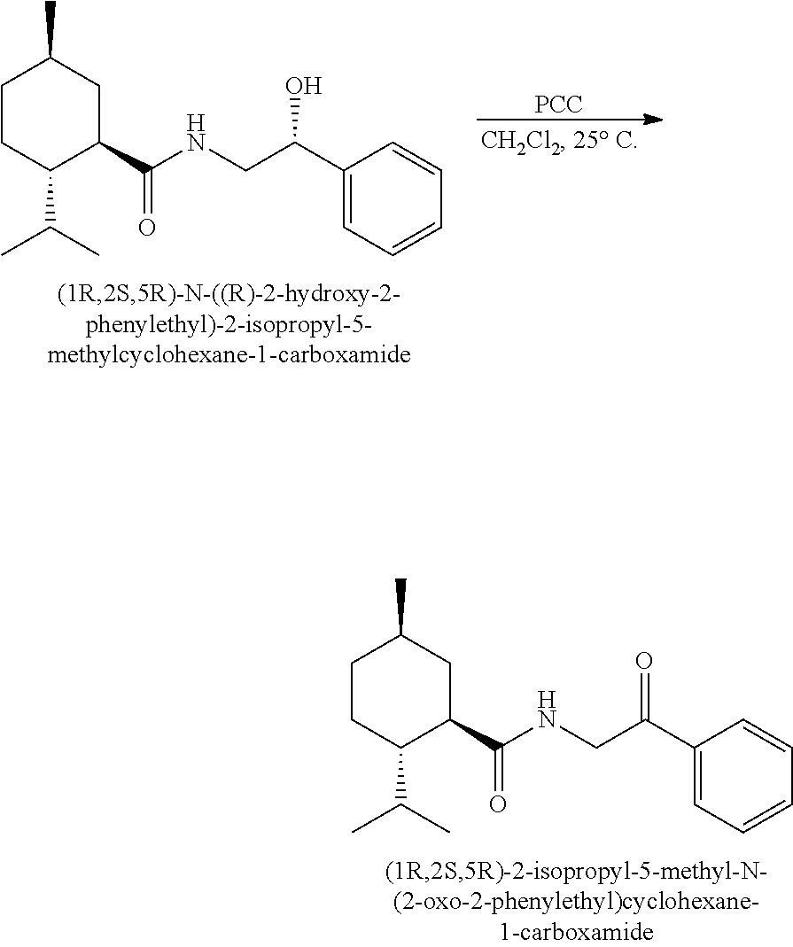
C1CC(C(C)C)C(C(NCC(C2=CC=CC=C2)=O)=O)CC1C.C1CC(C(C)C)C(C(NCC(C2=CC=CC=C2)O)=O)CC1C.[PCC]
